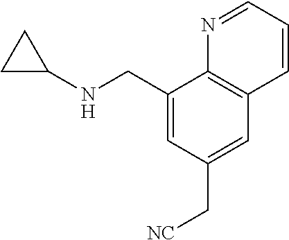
C1(CNC2CC2)=CC(C[NC])=CC2=C1N=CC=C2
